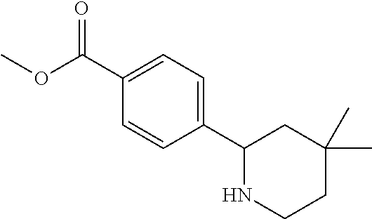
C1(C2NCCC(C)(C)C2)=CC=C(C(OC)=O)C=C1
